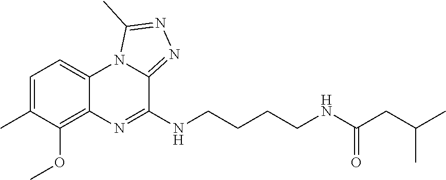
C1=C(C)C(OC)=C2C(=C1)N1C(=NN=C1C)C(NCCCCNC(CC(C)C)=O)=N2
